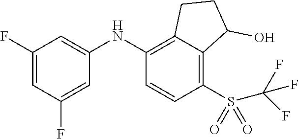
C1(F)=CC(F)=CC(NC2=C3C(=C(S(C(F)(F)F)(=O)=O)C=C2)C(O)CC3)=C1
